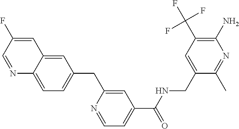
C1=C2C(=CC=C1CC1=CC(C(=O)NCC3=CC(C(F)(F)F)=C(N)N=C3C)=CC=N1)N=CC(F)=C2
